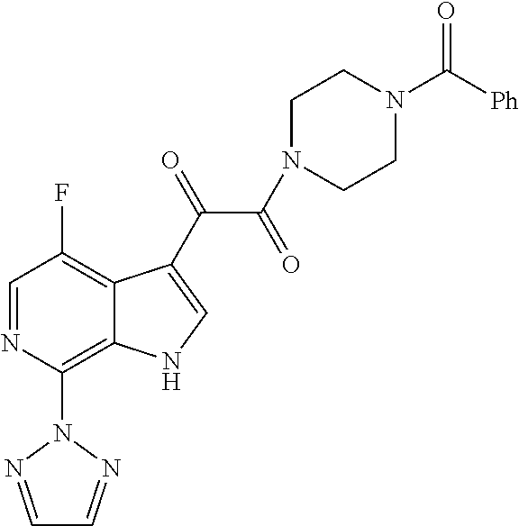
C1(N2N=CC=N2)=C2C(=C(F)C=N1)C(C(=O)C(=O)N1CCN(C([Ph])=O)CC1)=CN2
